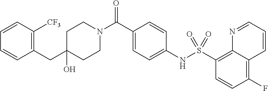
C1(O)(CC2=C([CF3])C=CC=C2)CCN(C(C2=CC=C(NS(C3=C4C(=C(F)C=C3)C=CC=N4)(=O)=O)C=C2)=O)CC1
